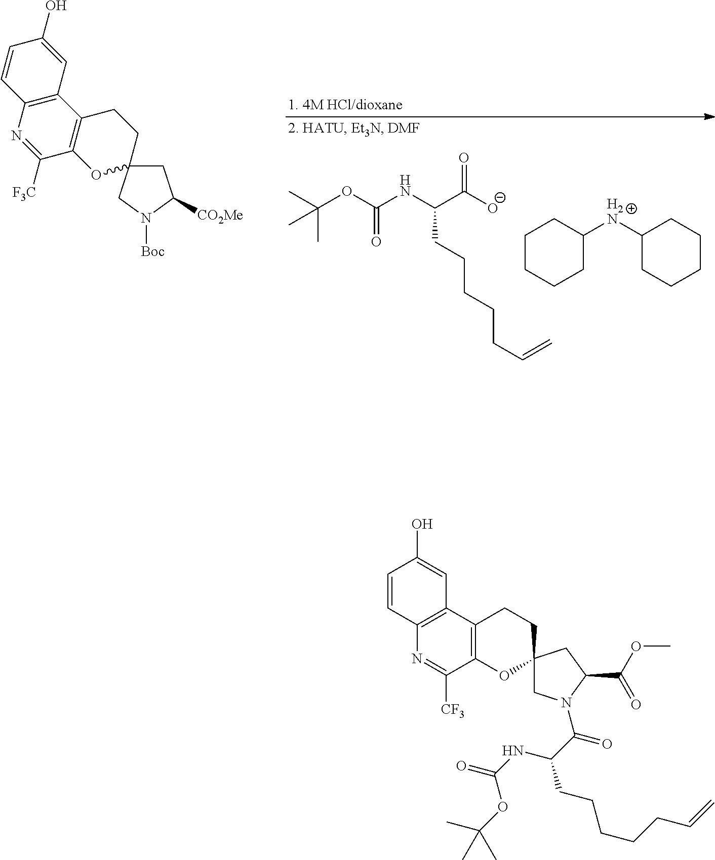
C1C([CO2Me])N([Boc])CC12OC1=C(C3=C(C=CC(O)=C3)N=C1[F3C])CC2.C(OC(NC(CCCCCC=C)C(=O)[O-])=O)(C)(C)C.C1CCCC([H2N]C2CCCCC2)C1.C1=CC2=C(C=C1O)C1=C(C([CF3])=N2)OC2(CC1)CN(C(C(NC(=O)OC(C)(C)C)CCCCCC=C)=O)C(C(=O)OC)C2
